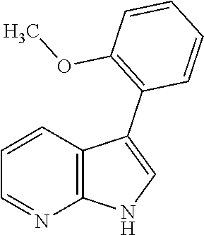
C12=C(C(C3=C(OC)C=CC=C3)=CN1)C=CC=N2
